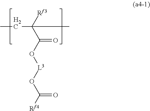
C(C(O[L3]OC([Rf4])=O)=O)([Rf3])(C)CC
